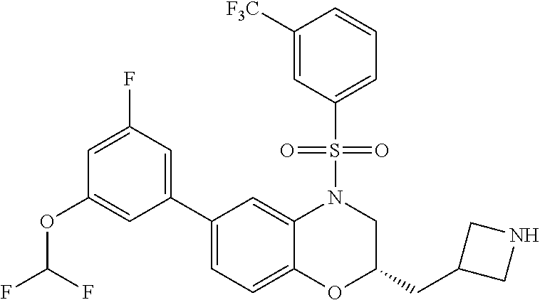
C1([F3C])=CC(S(=O)(=O)N2C3=CC(C4=CC(F)=CC(OC(F)F)=C4)=CC=C3OC(CC3CNC3)C2)=CC=C1
